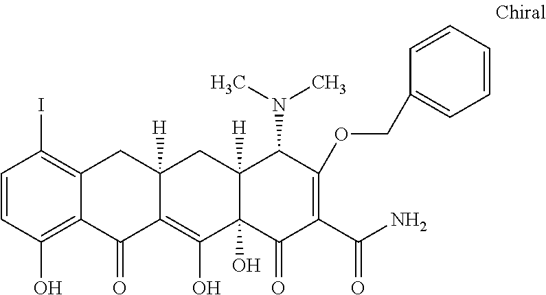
C12([H])C(O)(C(=O)C(C(N)=O)=C(OCC3=CC=CC=C3)C1N(C)C)C(O)=C1C([H])(C2)CC2=C(I)C=CC(O)=C2C1=O
